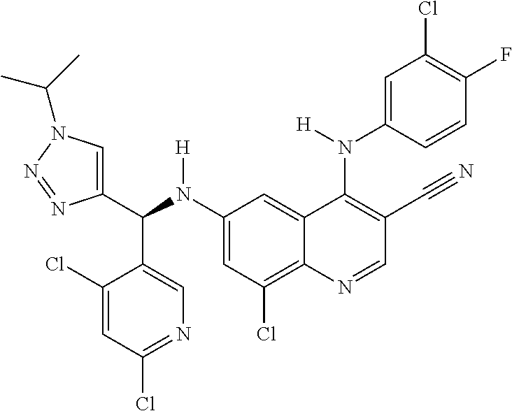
C1(N(C(C2=CN(C(C)C)N=N2)C2=CN=C(Cl)C=C2Cl)[H])=CC(Cl)=C2C(=C1)C(N(C1=CC(Cl)=C(F)C=C1)[H])=C(C#N)C=N2
